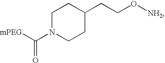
[mPEG]C(N1CCC(CCO[NH2])CC1)=O
